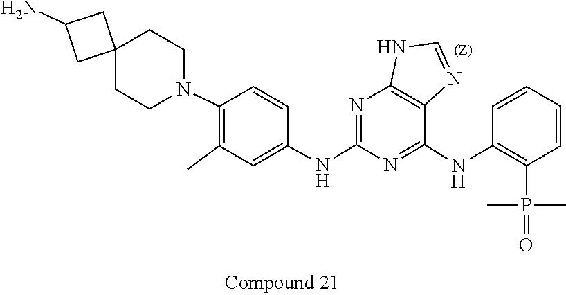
C12(CCN(C3=C(C)C=C(NC4=NC5=C(N=CN5)C(NC5=C(P(=O)(C)C)C=CC=C5)=N4)C=C3)CC1)CC(N)C2
